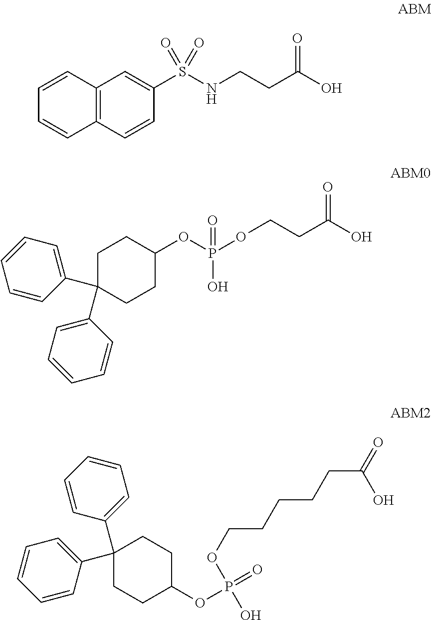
C12=C(C=CC(S(NCCC(O)=O)(=O)=O)=C1)C=CC=C2.C1C(C2=CC=CC=C2)(C2=CC=CC=C2)CCC(OP(O)(OCCC(O)=O)=O)C1.C1C(C2=CC=CC=C2)(C2=CC=CC=C2)CCC(OP(OCCCCCC(=O)O)(O)=O)C1
